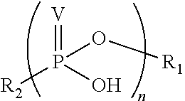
[R2]P(O[R1])(=[V])O
